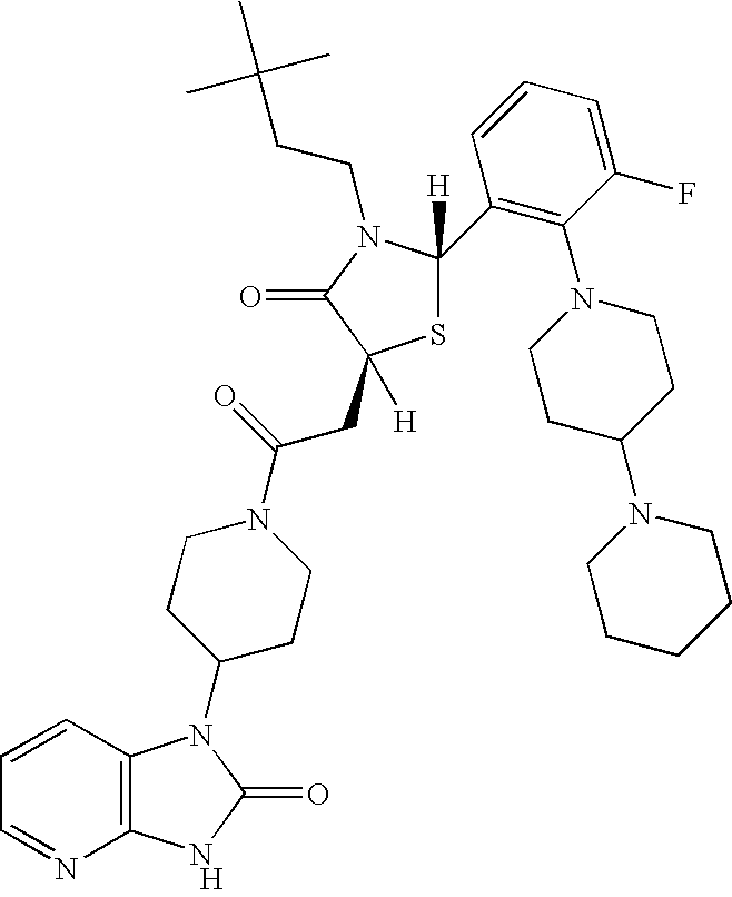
[H].C12=C(C=CC=N1)N(C1CCN(C(=O)CC3([H])SC(C4=C(N5CCC(N6CCCCC6)CC5)C(F)=CC=C4)([H])N(CCC(C)(C)C)C3=O)CC1)C(=O)N2
